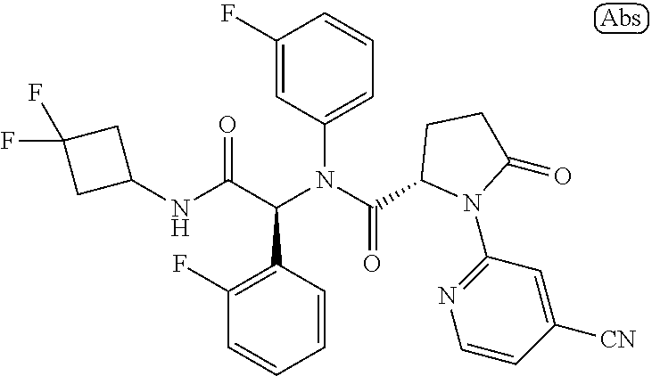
N(C(C(N(C(=O)C1N(C2=NC=CC([CN])=C2)C(=O)CC1)C1=CC=CC(F)=C1)C1=C(F)C=CC=C1)=O)C1CC(F)(F)C1
